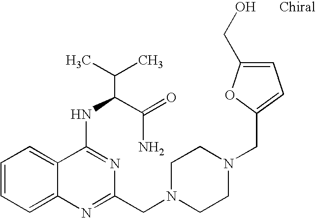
C1=CC=C2C(=C1)C(NC(C(N)=O)C(C)C)=NC(CN1CCN(CC3=CC=C(CO)O3)CC1)=N2
